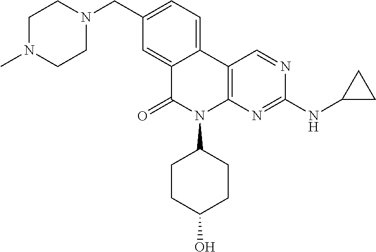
C1(CN2CCN(C)CC2)=CC=C2C(=C1)C(=O)N(C1CCC(O)CC1)C1=C2C=NC(NC2CC2)=N1
